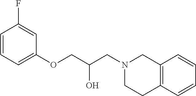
C1=CC=C(OCC(O)CN2CCC3=C(C2)C=CC=C3)C=C1F
